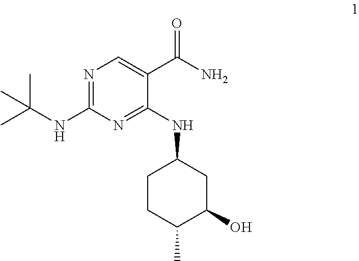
N1=C(NC(C)(C)C)N=C(NC2CCC(C)C(O)C2)C(C(N)=O)=C1
